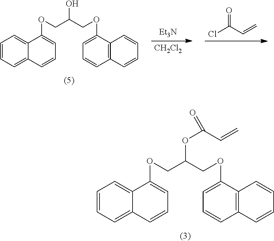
C1=CC=C2C(=C1)C(OCC(OC(C=C)=O)COC1=CC=CC3=C1C=CC=C3)=CC=C2.[Et3N].[CH2Cl2].ClC(C=C)=O.C1=CC=C2C(=C1)C(OCC(O)COC1=CC=CC3=C1C=CC=C3)=CC=C2
